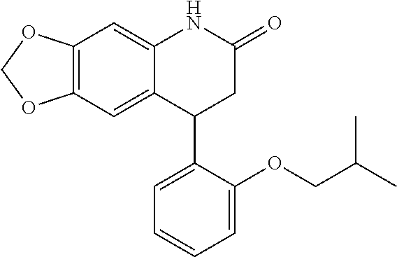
C12=C(C=C3C(=C1)NC(=O)CC3C1=CC=CC=C1OCC(C)C)OCO2
